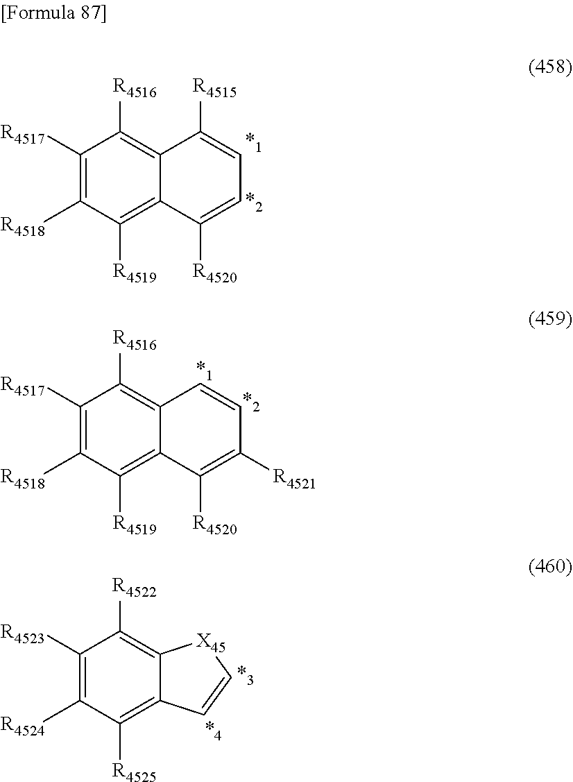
C1([R4517])=C([R4518])C([R4519])=C2C(=C1[R4516])C([R4515])=CC=C2[R4520].C1([R4517])=C([R4518])C([R4519])=C2C(=C1[R4516])C=CC([R4521])=C2[R4520].C1([R4523])=C([R4524])C([R4525])=C2C(=C1[R4522])[X45]C=C2
